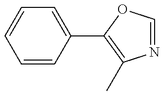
N1=COC(C2=CC=CC=C2)=C1C
